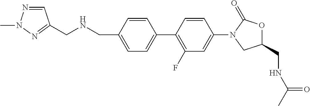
C1=NN(C)N=C1CNCC1=CC=C(C2=C(F)C=C(N3CC(CNC(C)=O)OC3=O)C=C2)C=C1
